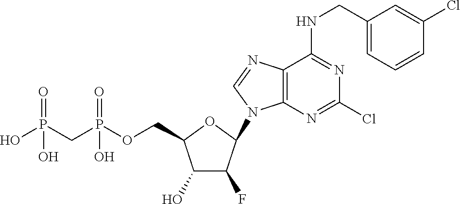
C1(O)C(F)C(N2C3=C(N=C2)C(NCC2=CC=CC(Cl)=C2)=NC(Cl)=N3)OC1COP(CP(O)(=O)O)(=O)O
